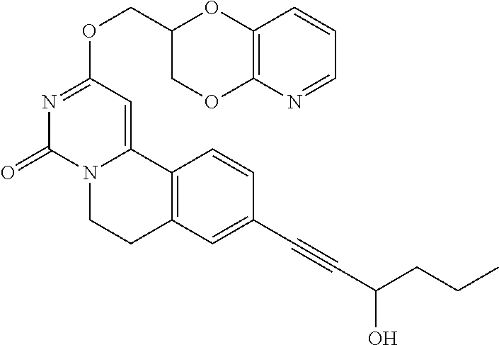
N1=CC=CC2=C1OCC(COC1=NC(=O)N3C(=C1)C1=C(CC3)C=C(C#CC(O)CCC)C=C1)O2
